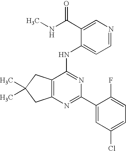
C12=C(CC(C)(C)C1)C(NC1=CC=NC=C1C(NC)=O)=NC(C1=CC(Cl)=CC=C1F)=N2
